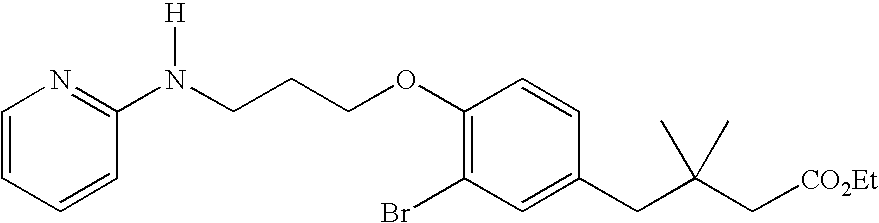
C1=C(CC(C[CO2Et])(C)C)C=CC(OCCCN(C2=NC=CC=C2)[H])=C1Br
